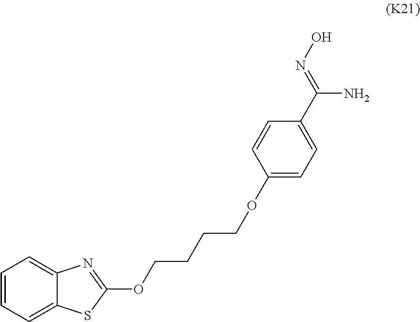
C1=CC=C2C(=C1)N=C(OCCCCOC1=CC=C(C(=NO)N)C=C1)S2
